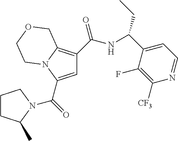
C1=C(C(=O)N2C(C)CCC2)N2C(=C1C(NC(C1=CC=NC([CF3])=C1F)CC)=O)COCC2
